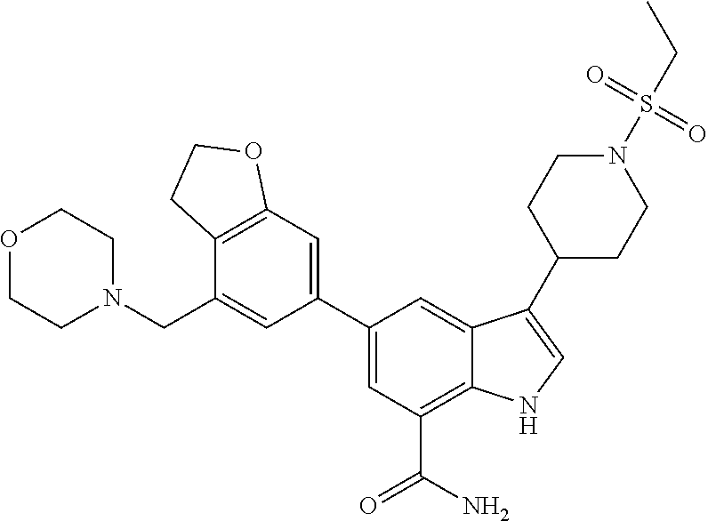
C1(C2=CC3=C(C(CN4CCOCC4)=C2)CCO3)=CC(C(N)=O)=C2C(=C1)C(C1CCN(S(CC)(=O)=O)CC1)=CN2
